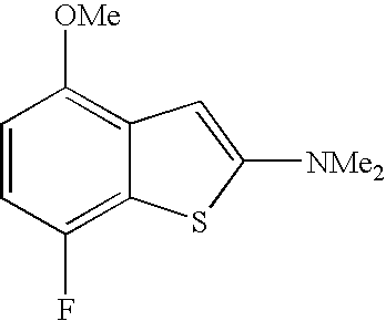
C1=CC(F)=C2C(=C1[OMe])C=C([NMe2])S2
